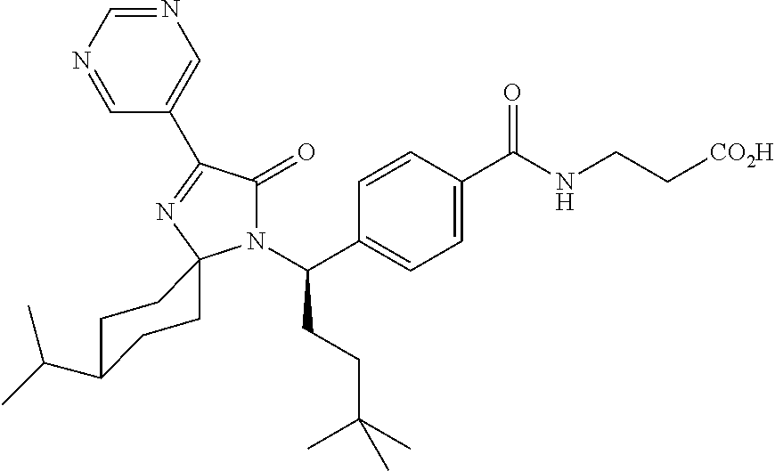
N1(C(CCC(C)(C)C)C2=CC=C(C(NCC[CO2H])=O)C=C2)C(=O)C(C2=CN=CN=C2)=NC12CCC(C(C)C)CC2
